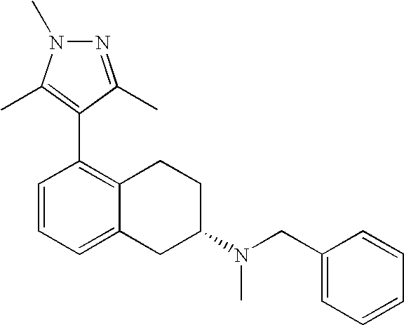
C1=CC=C2C(=C1C1=C(C)N(C)N=C1C)CCC(N(CC1=CC=CC=C1)C)C2
